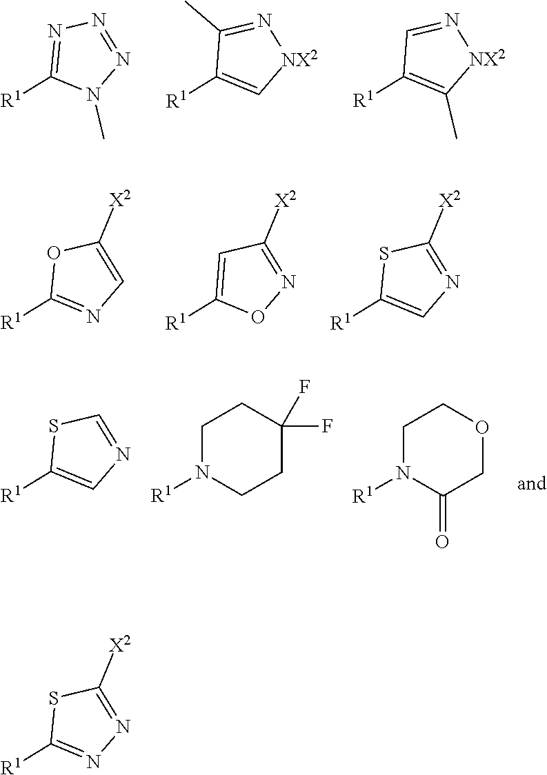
N1=C([R1])N(C)N=N1.C1(C)=N[NX2]C=C1[R1].C1=N[NX2]C(C)=C1[R1].O1C([R1])=NC=C1[X2].C1=C([R1])ON=C1[X2].S1C([R1])=CN=C1[X2].S1C([R1])=CN=C1.C1N([R1])CCC(F)(F)C1.C1N([R1])C(=O)COC1.S1C([R1])=NN=C1[X2]
